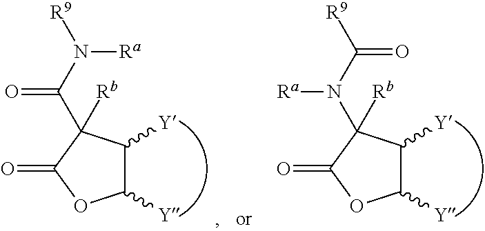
C1([Y])C([Y])C(N(C([R9])=O)[Ra])([Rb])C(=O)O1.C1([Y])C([Y])C(C(N([R9])[Ra])=O)([Rb])C(=O)O1
